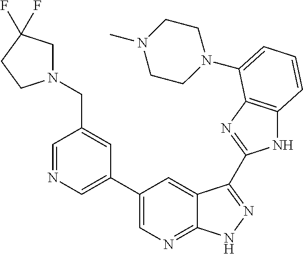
C1(C2=CN=CC(CN3CC(F)(F)CC3)=C2)=CN=C2C(=C1)C(C1=NC3=C(N1)C=CC=C3N1CCN(C)CC1)=NN2
